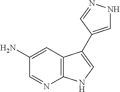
C1=NC2=C(C=C1N)C(C1=CNN=C1)=CN2
